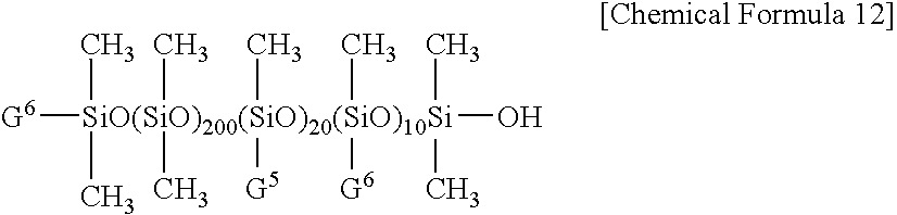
[G6][SiO(SiO)200(SiO)20(SiO)10Si](C)(C)(O)(C)([G5])(C)([G6])(C)(C)(C)C
